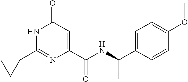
C1(=O)C=C(C(NC(C2=CC=C(OC)C=C2)C)=O)N=C(C2CC2)N1
